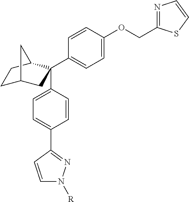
C1C2CC(C3=CC=C(OCC4=NC=CS4)C=C3)(C3=CC=C(C4=NN([R])C=C4)C=C3)C(C1)C2
